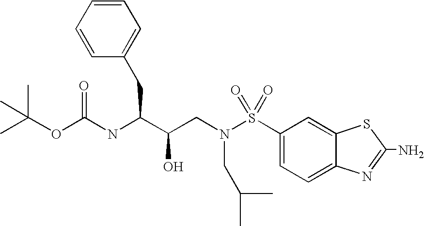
C(C(CN(S(C1=CC=C2C(=C1)SC(N)=N2)(=O)=O)CC(C)C)O)(CC1=CC=CC=C1)NC(OC(C)(C)C)=O
